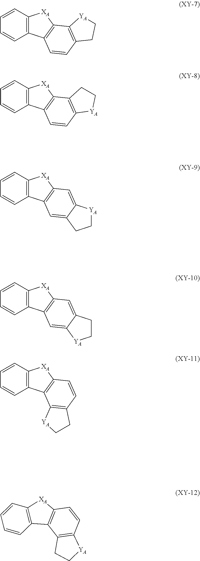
C1=CC2=C(C=C1)[XA]C1=C2C=CC2=C1[YA]CC2.C1=CC2=C(C=C1)[XA]C1=C2C=C2C(=C1)[YA]CC2.C1=CC2=C(C=C1)[XA]C1=C2C=C2C(=C1)CC[YA]2.C1=CC2=C(C=C1)[XA]C1=C2C2=C(C=C1)CC[YA]2.C1=CC2=C(C=C1)[XA]C1=C2C2=C(C=C1)[YA]CC2.C1=CC2=C(C=C1)[XA]C1=C2C=CC2=C1CC[YA]2
